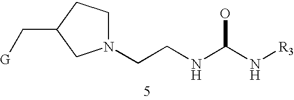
C(CNC(N[R3])O)N1CCC(C[G])C1
